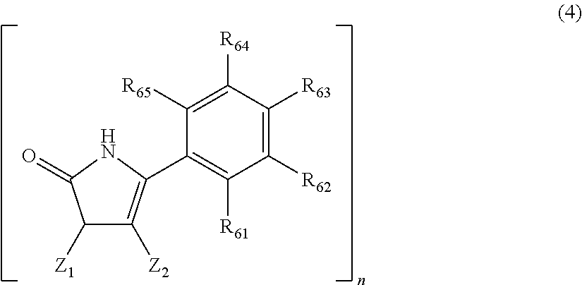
C1([Z1])C([Z2])=C(C2=C([R61])C([R62])=C([R63])C([R64])=C2[R65])NC1=O
